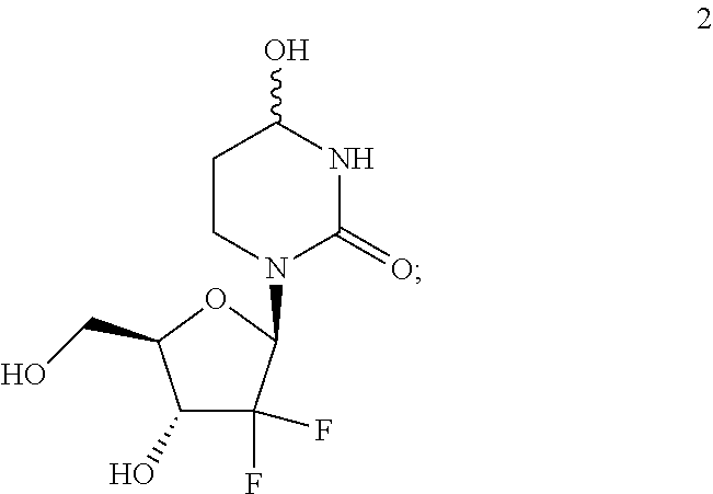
C1(O)C(F)(F)C(N2C(=O)NC(O)CC2)OC1CO
